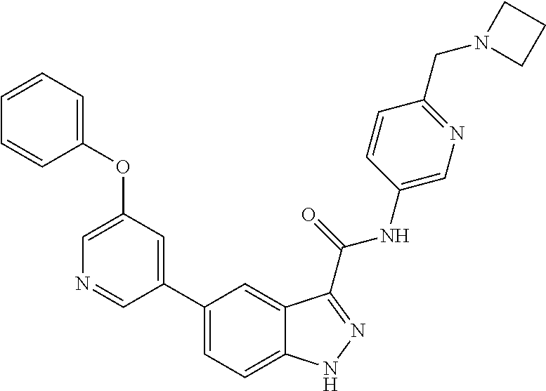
C1(OC2=CC=CC=C2)=CN=CC(C2=CC=C3C(=C2)C(C(NC2=CN=C(CN4CCC4)C=C2)=O)=NN3)=C1
